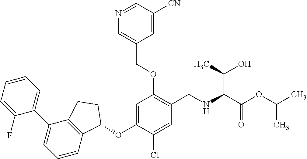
C1(F)=CC=CC=C1C1=CC=CC2=C1CCC2OC1=CC(OCC2=CN=CC([CN])=C2)=C(CNC(C(OC(C)C)=O)C(O)C)C=C1Cl
